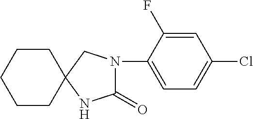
N1(C2=CC=C(Cl)C=C2F)C(=O)NC2(C1)CCCCC2
